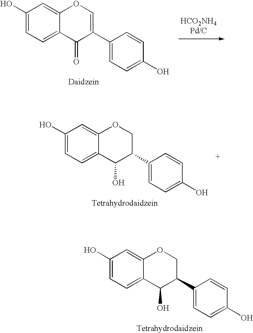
C1(O)=CC=C2C(=C1)OC=C(C1=CC=C(O)C=C1)C2=O.C1(O)=CC=C2C(=C1)OCC(C1=CC=C(O)C=C1)C2O.C1(O)=CC=C2C(=C1)OCC(C1=CC=C(O)C=C1)C2O
